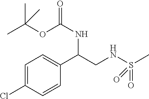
C1=C(Cl)C=CC(C(CNS(C)(=O)=O)NC(OC(C)(C)C)=O)=C1
